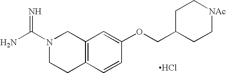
N1(C(N)=N)CCC2=C(C1)C=C(OCC1CC[NAc]CC1)C=C2.Cl
